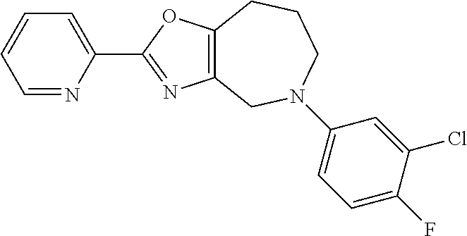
C1=CC=C(C2=NC3=C(O2)CCCN(C2=CC=C(F)C(Cl)=C2)C3)N=C1
